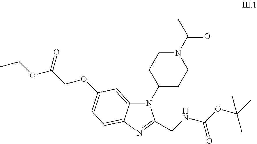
O(CC(OCC)=O)C1=CC=C2C(=C1)N(C1CCN(C(=O)C)CC1)C(CNC(OC(C)(C)C)=O)=N2
